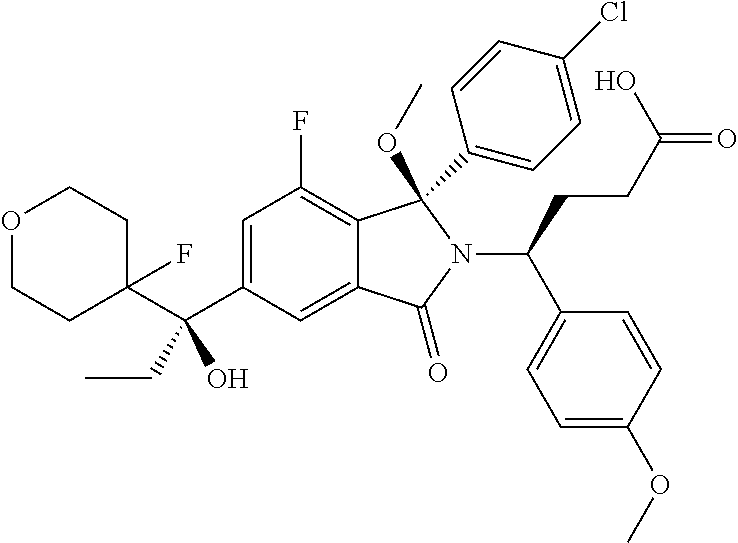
O1CCC(F)(C(C2=CC(F)=C3C(=C2)C(=O)N(C(C2=CC=C(OC)C=C2)CCC(O)=O)C3(OC)C2=CC=C(Cl)C=C2)(O)CC)CC1
